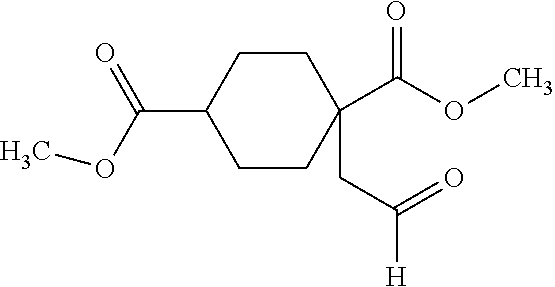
C1CC(C(OC)=O)(CC([H])=O)CCC1C(OC)=O
